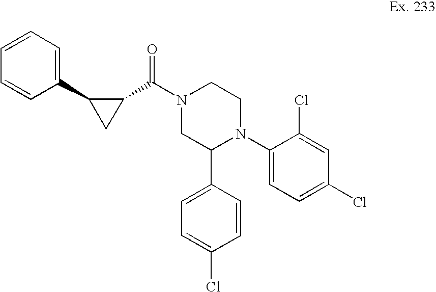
N1(C(=O)C2C(C3=CC=CC=C3)C2)CC(C2=CC=C(Cl)C=C2)N(C2=CC=C(Cl)C=C2Cl)CC1
